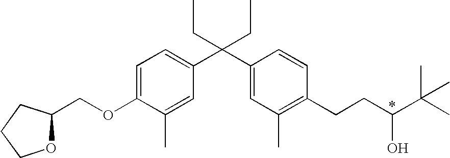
C1=C(OCC2OCCC2)C(C)=CC(C(C2=CC(C)=C(CCC(O)C(C)(C)C)C=C2)(CC)CC)=C1
